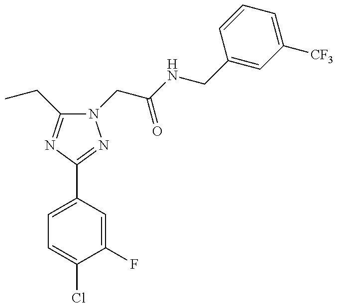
N1(CC(NCC2=CC([CF3])=CC=C2)=O)C(CC)=NC(C2=CC=C(Cl)C(F)=C2)=N1
